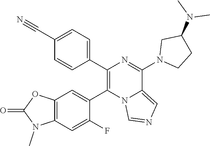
C1(C#N)=CC=C(C2=C(C3=CC4=C(C=C3F)N(C)C(=O)O4)N3C(=CN=C3)C(N3CCC(N(C)C)C3)=N2)C=C1
